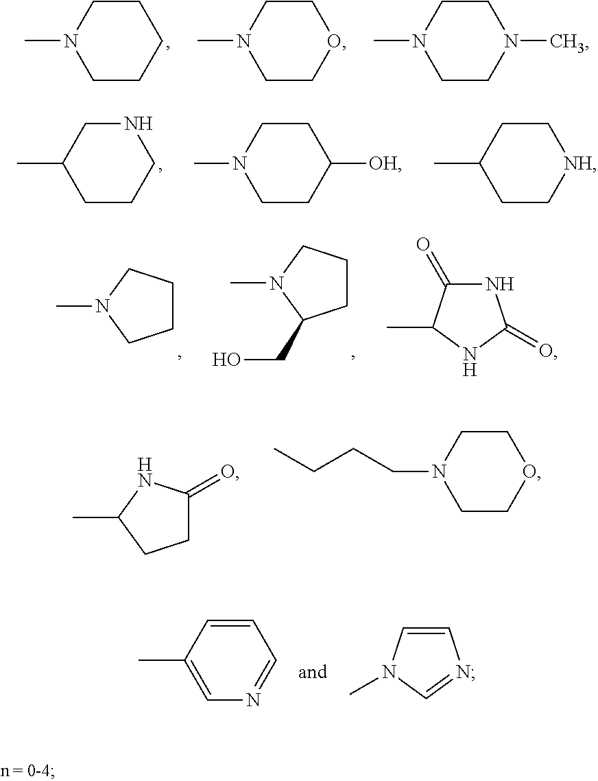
C1CCCCN1C.C1COCCN1C.C1CN(C)CCN1C.C1CCNCC1C.C1CC([OH])CCN1C.C1C[NH]CCC1C.CN1C(CO)CCC1.CN1CCCC1.N1C(=O)C(C)NC1=O.CC1CCC(=O)N1.C1COCCN1CCCC.C1=C(C)C=CC=N1.C1=CN(C)C=N1
